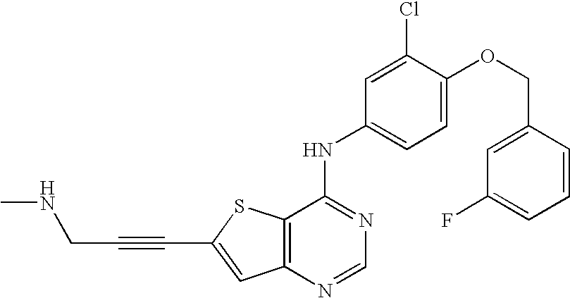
C12=C(SC(C#CCNC)=C1)C(NC1=CC=C(OCC3=CC(F)=CC=C3)C(Cl)=C1)=NC=N2
